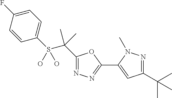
C1=C(F)C=CC(S(C(C)(C)C2=NN=C(C3=CC(C(C)(C)C)=NN3C)O2)(O)O)=C1
